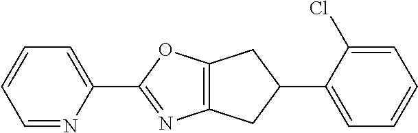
C1=NC(C2=NC3=C(O2)CC(C2=CC=CC=C2Cl)C3)=CC=C1
